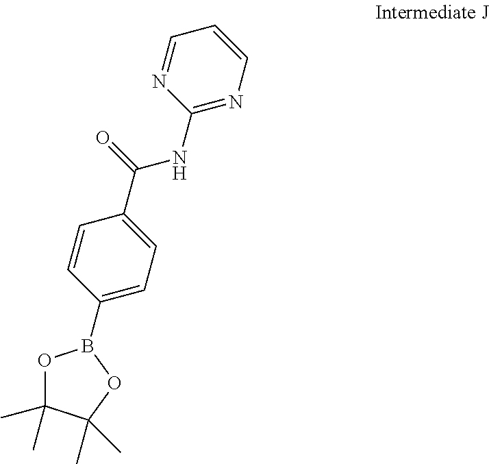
C1=CC(C(NC2=NC=CC=N2)=O)=CC=C1B1OC(C)(C)C(C)(C)O1
